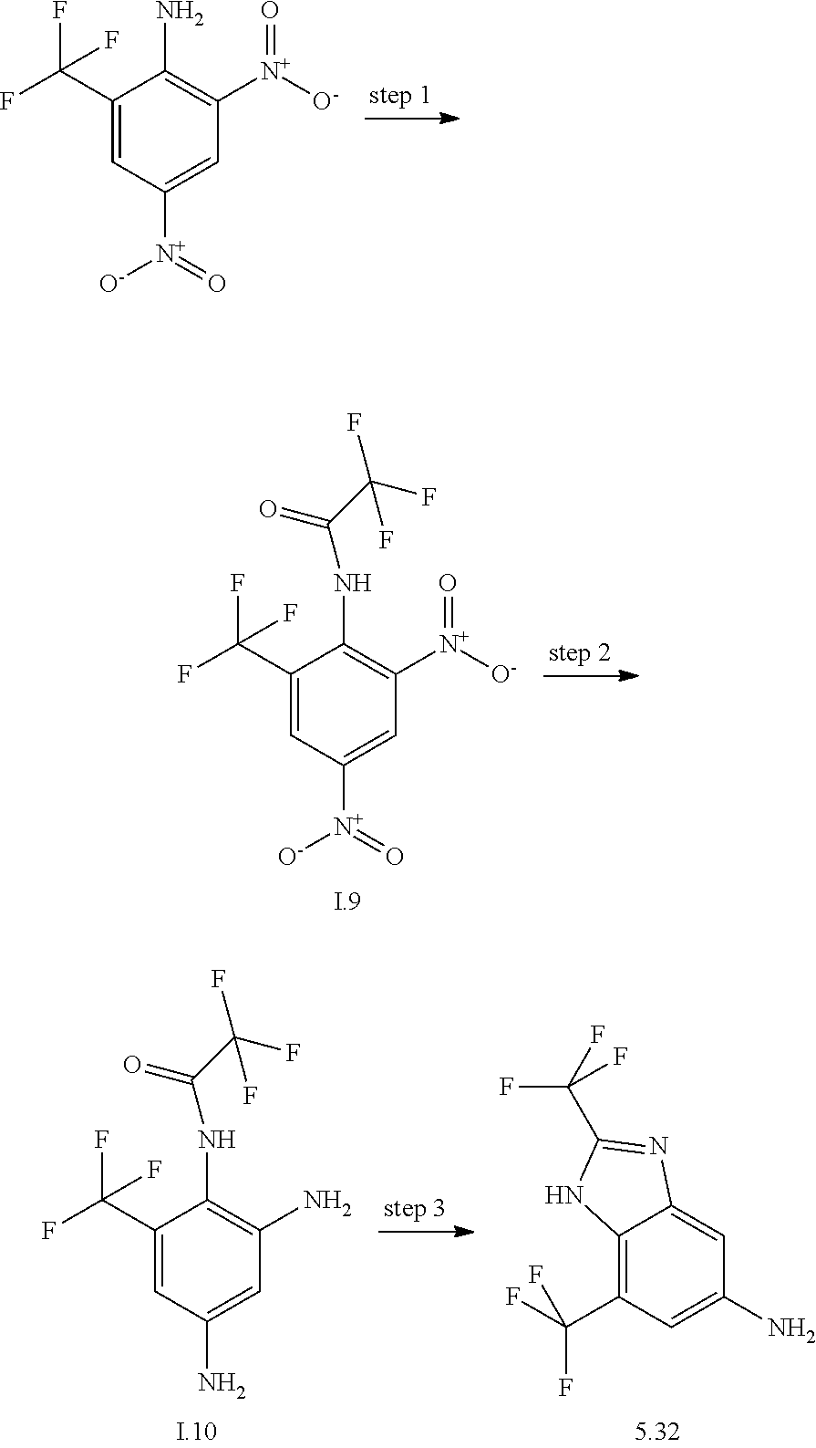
C1(C(F)(F)F)=CC([N+](=O)[O-])=CC([N+]([O-])=O)=C1N.C1(C(F)(F)F)=CC([N+](=O)[O-])=CC([N+]([O-])=O)=C1NC(C(F)(F)F)=O.C1(C(F)(F)F)=CC(N)=CC(N)=C1NC(C(F)(F)F)=O.C12=C(C(F)(F)F)C=C(N)C=C1N=C(C(F)(F)F)N2
